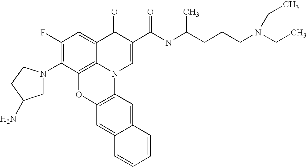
C1(F)=C(N2CC(N)CC2)C2=C3C(=C1)C(=O)C(C(=O)NC(CCCN(CC)CC)C)=CN3C1=C(O2)C=C2C(=C1)C=CC=C2
